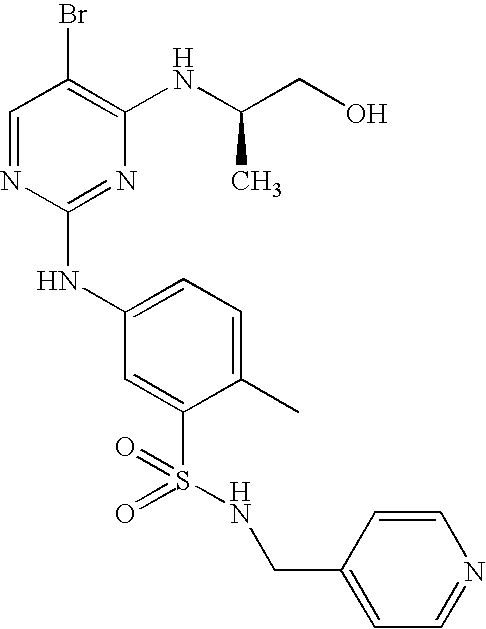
C1=NC(NC2=CC=C(C)C(S(=O)(=O)NCC3=CC=NC=C3)=C2)=NC(NC(CO)C)=C1Br
